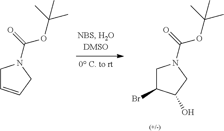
C1C=CCN1C(=O)OC(C)(C)C.C1C(Br)C(O)CN1C(=O)OC(C)(C)C
